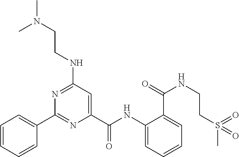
N1=C(NCCN(C)C)C=C(C(NC2=CC=CC=C2C(NCCS(C)(=O)=O)=O)=O)N=C1C1=CC=CC=C1
